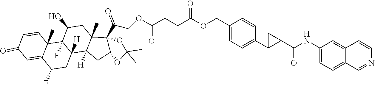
C1=CC2(C)C(=CC1=O)C(F)CC1([H])C2(F)C(O)CC2(C)C1([H])CC1C2(C(COC(CCC(OCC2=CC=C(C3CC3C(NC3=CC=C4C(=C3)C=CN=C4)=O)C=C2)=O)=O)=O)OC(C)(C)O1
